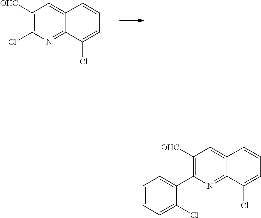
C1([OHC])=C(Cl)N=C2C(=C1)C=CC=C2Cl.C1([OHC])=C(C2=CC=CC=C2Cl)N=C2C(=C1)C=CC=C2Cl
